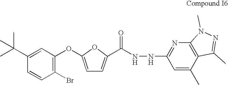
CC(C1=CC(OC2=CC=C(C(NNC3=NC4=C(C(C)=C3)C(C)=NN4C)=O)O2)=C(Br)C=C1)(C)C
